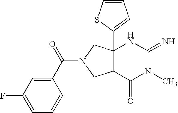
C12(C3=CC=CS3)C(C(=O)N(C)C(=N)N1)CN(C(C1=CC(F)=CC=C1)=O)C2
